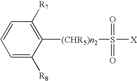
C1=C([R8])C([(CHR5)n2]S(=O)(=O)[X])=C([R7])C=C1
